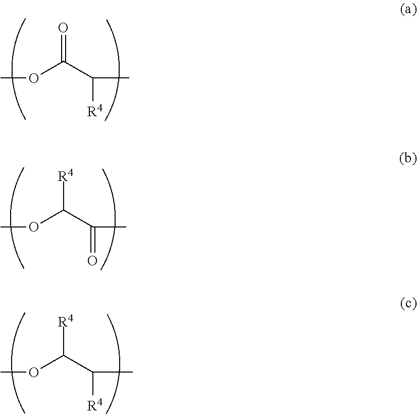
O=C(C([R4])C)OC.[R4]C(C(=O)C)OC.[R4]C(C([R4])C)OC
